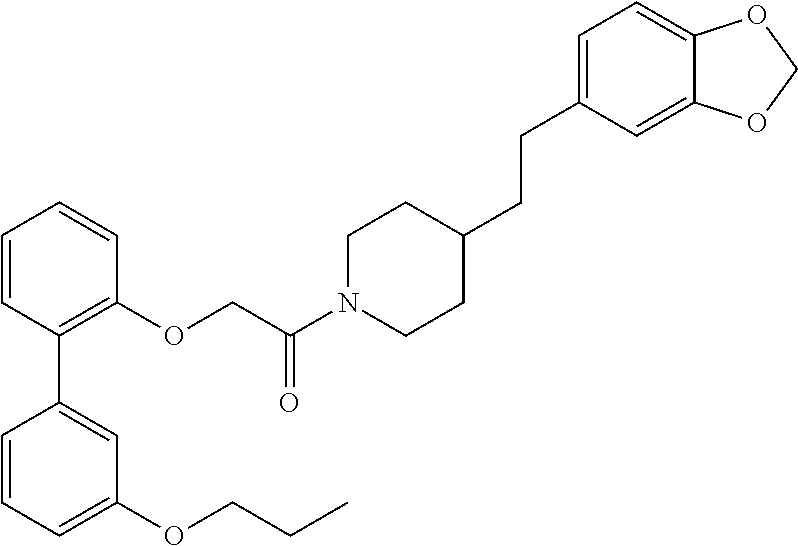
C1=CC(C2=CC(OCCC)=CC=C2)=C(OCC(N2CCC(CCC3=CC=C4C(=C3)OCO4)CC2)=O)C=C1
